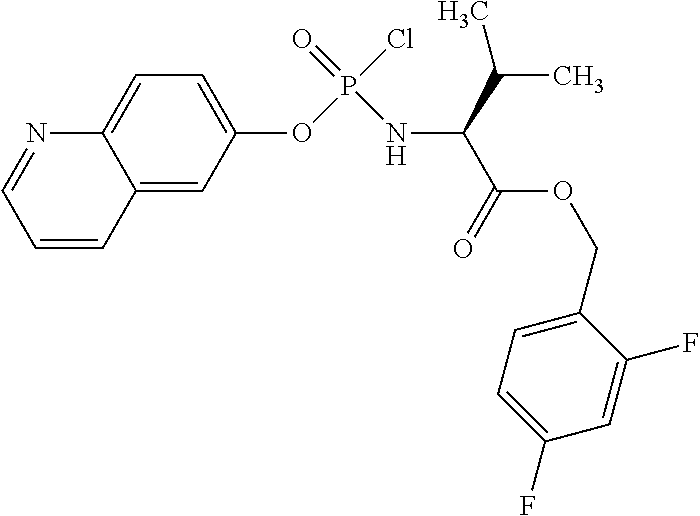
C12=CC(OP(Cl)(=O)NC(C(=O)OCC3=CC=C(F)C=C3F)C(C)C)=CC=C1N=CC=C2
